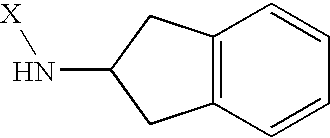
C12=C(CC(N[X])C1)C=CC=C2
